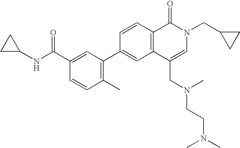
C1=CC(C2=C(C)C=CC(C(NC3CC3)=O)=C2)=CC2=C1C(=O)N(CC1CC1)C=C2CN(CCN(C)C)C
